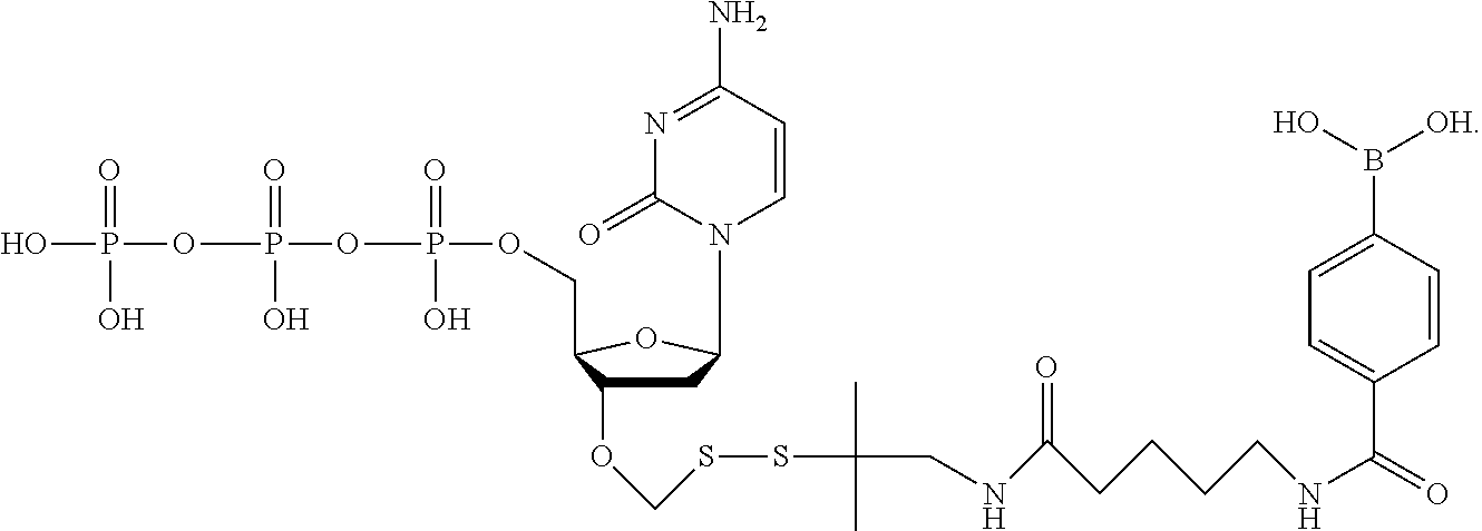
C1C(OCSSC(CNC(=O)CCCCNC(=O)C2=CC=C(B(O)[OH])C=C2)(C)C)C(COP(OP(OP(O)(O)=O)(=O)O)(=O)O)OC1N1C=CC(N)=NC1=O
